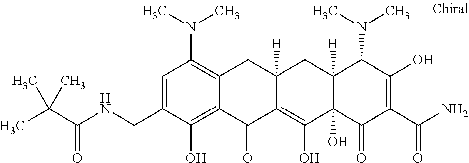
C12([H])C(O)(C(=O)C(C(N)=O)=C(O)C1N(C)C)C(O)=C1C([H])(C2)CC2=C(N(C)C)C=C(CNC(C(C)(C)C)=O)C(O)=C2C1=O
